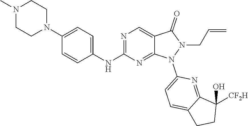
N1(C2=CC=C3CCC(O)([CF2H])C3=N2)N(CC=C)C(=O)C2=CN=C(NC3=CC=C(N4CCN(C)CC4)C=C3)N=C12
